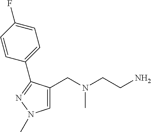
C1=C(CN(CCN)C)C(C2=CC=C(F)C=C2)=NN1C
